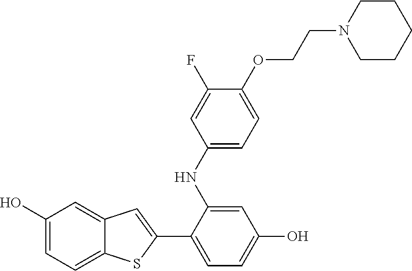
C1(O)=CC=C2C(=C1)C=C(C1=CC=C(O)C=C1NC1=CC=C(OCCN3CCCCC3)C(F)=C1)S2
